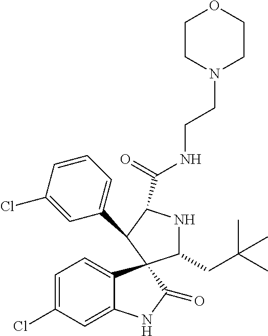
C1(C2C(C(=O)NCCN3CCOCC3)NC(CC(C)(C)C)C23C2=CC=C(Cl)C=C2NC3=O)=CC=CC(Cl)=C1
